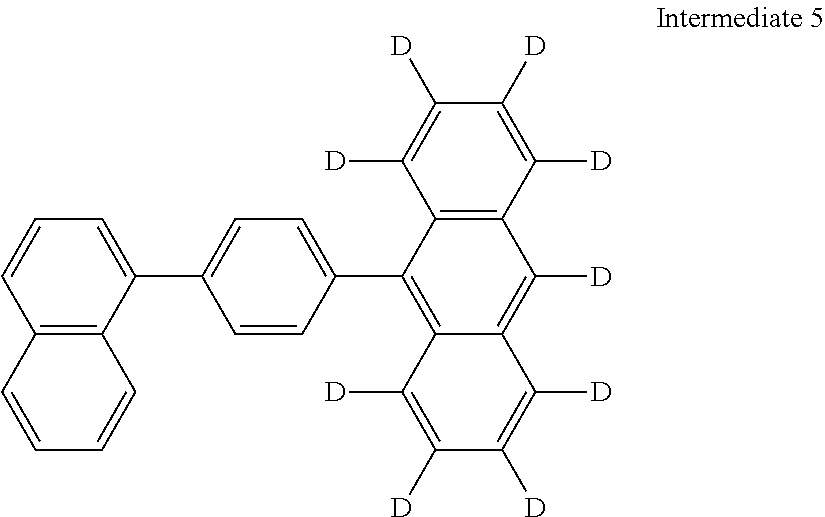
C1=C(C2=CC=CC3=C2C=CC=C3)C=CC(C2=C3C(=C([D])C4=C2C([D])=C([D])C([D])=C4[D])C([D])=C([D])C([D])=C3[D])=C1
